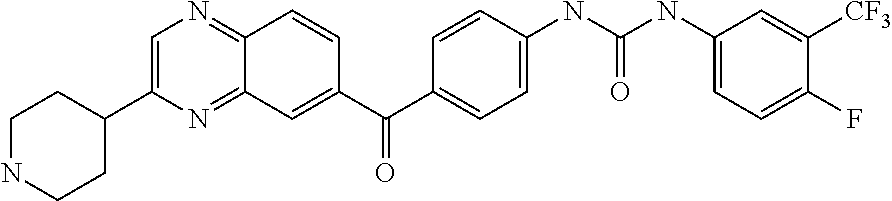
C1=C(C2CCNCC2)N=C2C(=N1)C=CC(C(C1=CC=C(NC(NC3=CC=C(F)C([CF3])=C3)=O)C=C1)=O)=C2
